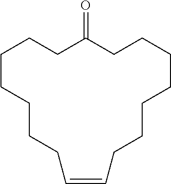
C1CCCCC=CCCCCCCCC(=O)CC1
